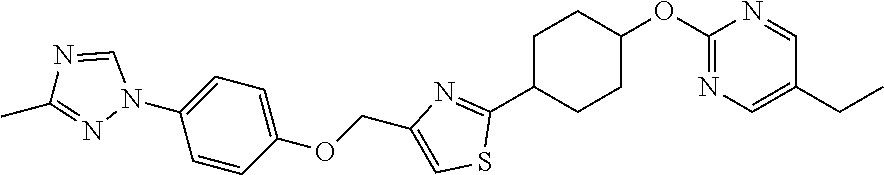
C1(OC2CCC(C3=NC(COC4=CC=C(N5C=NC(C)=N5)C=C4)=CS3)CC2)=NC=C(CC)C=N1
